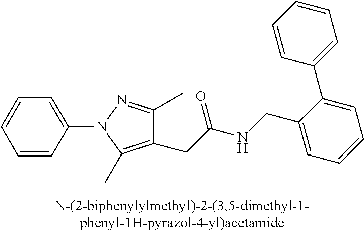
C1=CC(N2C(C)=C(CC(NCC3=CC=CC=C3C3=CC=CC=C3)=O)C(C)=N2)=CC=C1
